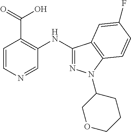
C1=CN=CC(NC2=NN(C3COCCC3)C3=C2C=C(F)C=C3)=C1C(=O)O
